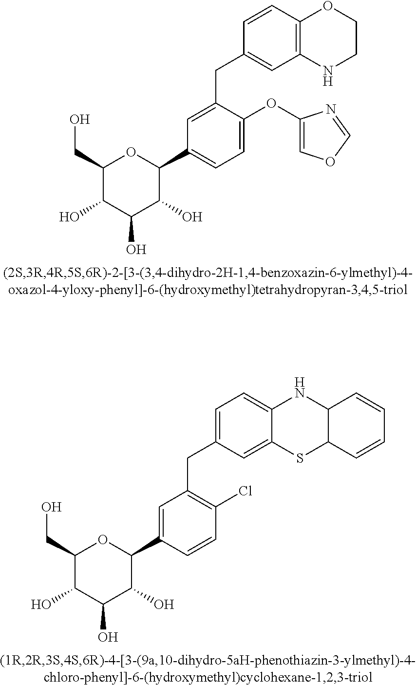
C1(CO)C(O)C(O)C(O)C(C2=CC=C(OC3=COC=N3)C(CC3=CC4=C(C=C3)OCCN4)=C2)O1.C1(CO)C(O)C(O)C(O)C(C2=CC(CC3=CC=C4C(=C3)SC3C(N4)C=CC=C3)=C(Cl)C=C2)O1
